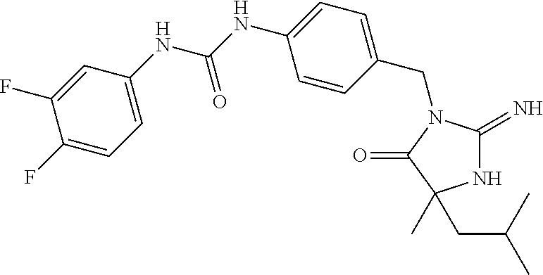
N1C(=N)N(CC2=CC=C(NC(NC3=CC=C(F)C(F)=C3)=O)C=C2)C(=O)C1(C)CC(C)C
